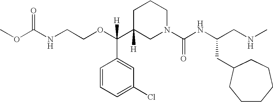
O=C(NCCOC(C1([H])CN(C(NC(CNC)CC2CCCCCC2)=O)CCC1)(C1=CC(Cl)=CC=C1)[H])OC
